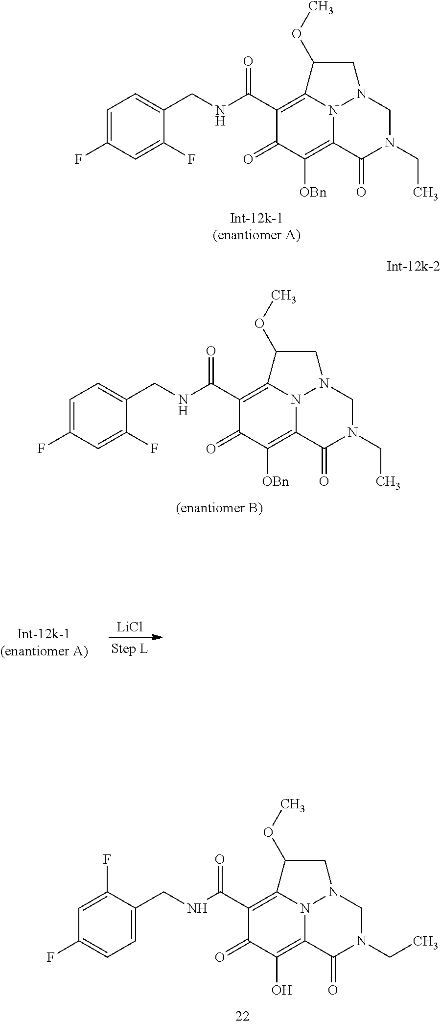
C1(C(NCC2=CC=C(F)C=C2F)=O)=C2N3C(=C([OBn])C1=O)C(=O)N(CC)CN3CC2OC.C1(C(NCC2=CC=C(F)C=C2F)=O)=C2N3C(=C([OBn])C1=O)C(=O)N(CC)CN3CC2OC.C1(C(NCC2=CC=C(F)C=C2F)=O)=C2N3C(=C(O)C1=O)C(=O)N(CC)CN3CC2OC.[LiCl]
